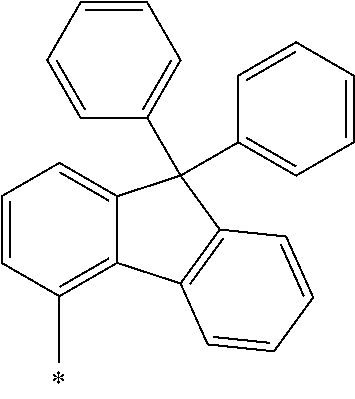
C1=CC(C)=C2C(=C1)C(C1=CC=CC=C1)(C1=CC=CC=C1)C1=C2C=CC=C1
